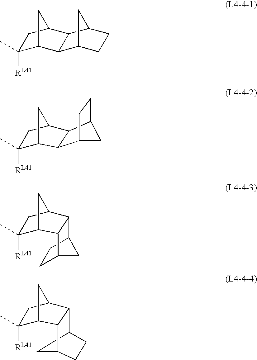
C1(C)([RL41])C2CC(C1)C1C2C2CCC1C2.C1(C)([RL41])C2CC(C1)C1C2C2CC1CC2.C1(C)([RL41])C2CC(C1)C1C2C2CCC1C2.C12CCC(C1)C1C3C(C)([RL41])CC(C3)C21
